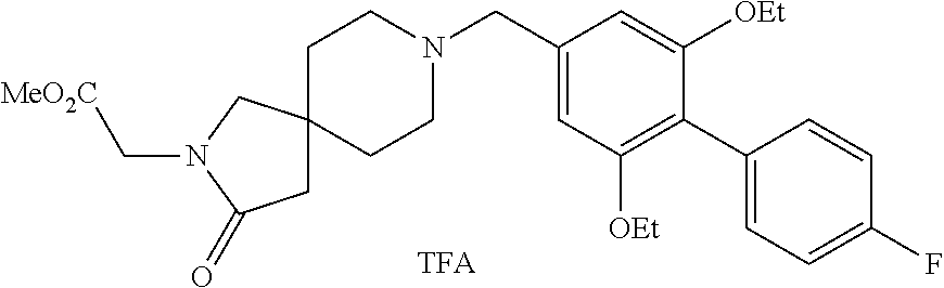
C1C2(CCN(CC3=CC([OEt])=C(C4=CC=C(F)C=C4)C([OEt])=C3)CC2)CN(C[MeO2C])C1=O
